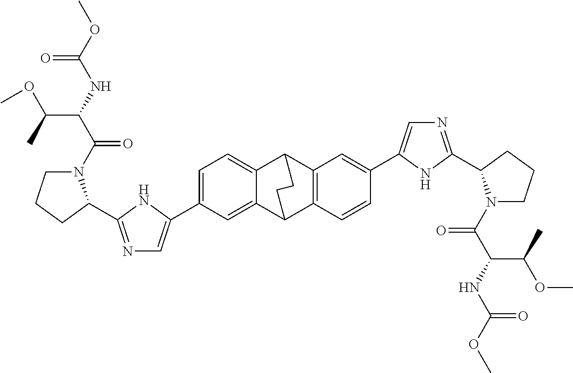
C1(C2=CN=C(C3N(C(=O)C(C(C)OC)NC(=O)OC)CCC3)N2)=CC=C2C3C4=C(C=CC(C5=CN=C(C6N(C(=O)C(NC(=O)OC)C(C)OC)CCC6)N5)=C4)C(C2=C1)CC3
